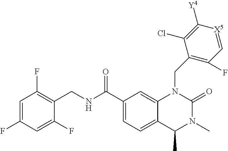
C12=CC(C(NCC3=C(F)C=C(F)C=C3F)=O)=CC=C1C(C)N(C)C(=O)N2CC1=C(F)C=[X5]C([Y4])=C1Cl
